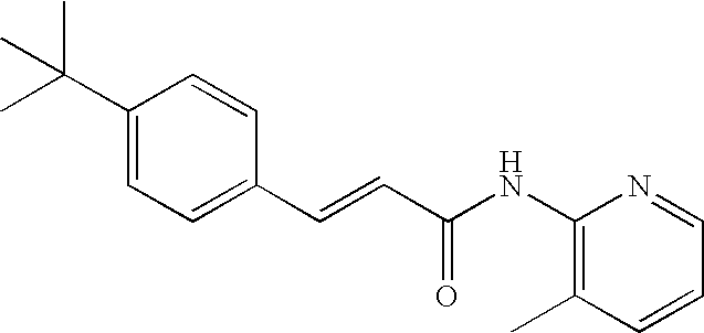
C(=CC(=O)NC1=C(C)C=CC=N1)C1=CC=C(C(C)(C)C)C=C1
